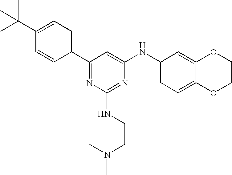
C1(C(C)(C)C)=CC=C(C2=NC(NCCN(C)C)=NC(NC3=CC=C4C(=C3)OCCO4)=C2)C=C1
